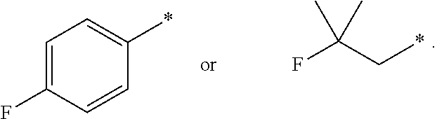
C1=C(F)C=CC(*)=C1.FC(C*)(C)C
